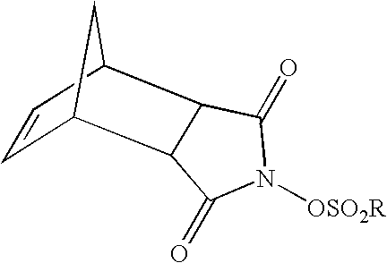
C1=CC2CC1C1C2C(=O)N([OSO2R])C1=O
